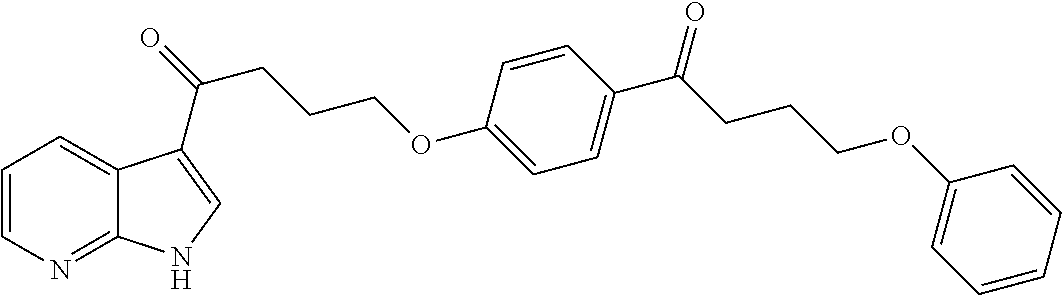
C12=NC=CC=C1C(C(=O)CCCOC1=CC=C(C(CCCOC3=CC=CC=C3)=O)C=C1)=CN2
